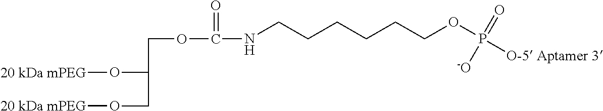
C(NCCCCCCOP([O-5 Aptamer 3])(=O)[-O])(=O)OCC(O[20 kDa mPEG])CO[20 kDa mPEG]
